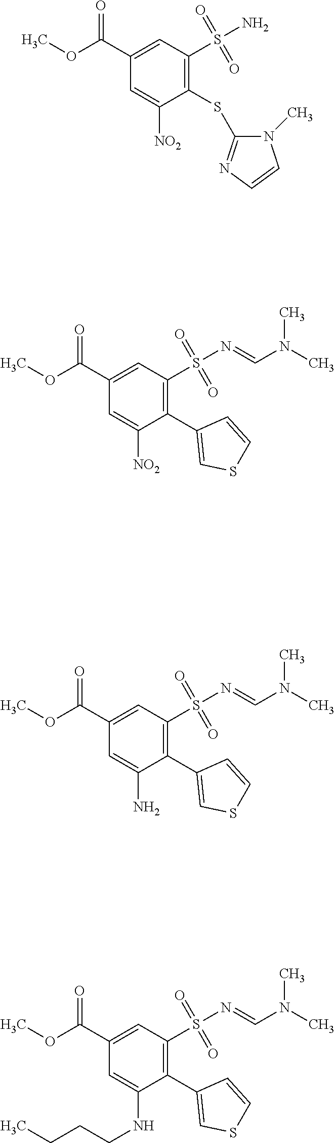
C1(C(OC)=O)=CC(S(N=CN(C)C)(=O)=O)=C(C2=CSC=C2)C([NO2])=C1.C1(C(OC)=O)=CC(S(N)(=O)=O)=C(SC2=NC=CN2C)C([NO2])=C1.C1(C(OC)=O)=CC(S(N=CN(C)C)(=O)=O)=C(C2=CSC=C2)C(N)=C1.C1(C(OC)=O)=CC(S(N=CN(C)C)(=O)=O)=C(C2=CSC=C2)C(NCCCC)=C1
